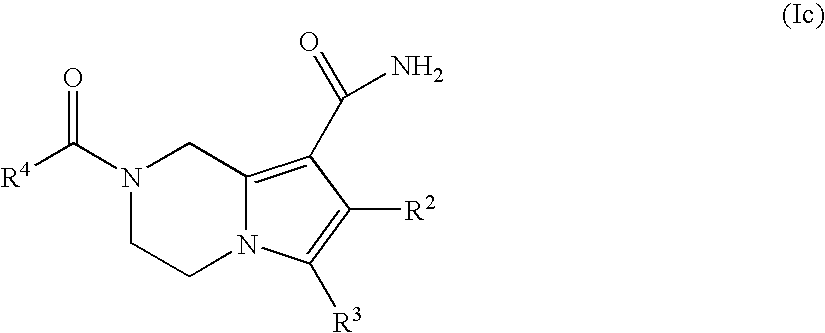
N1(C([R4])=O)CCN2C(=C(C(N)=O)C([R2])=C2[R3])C1
